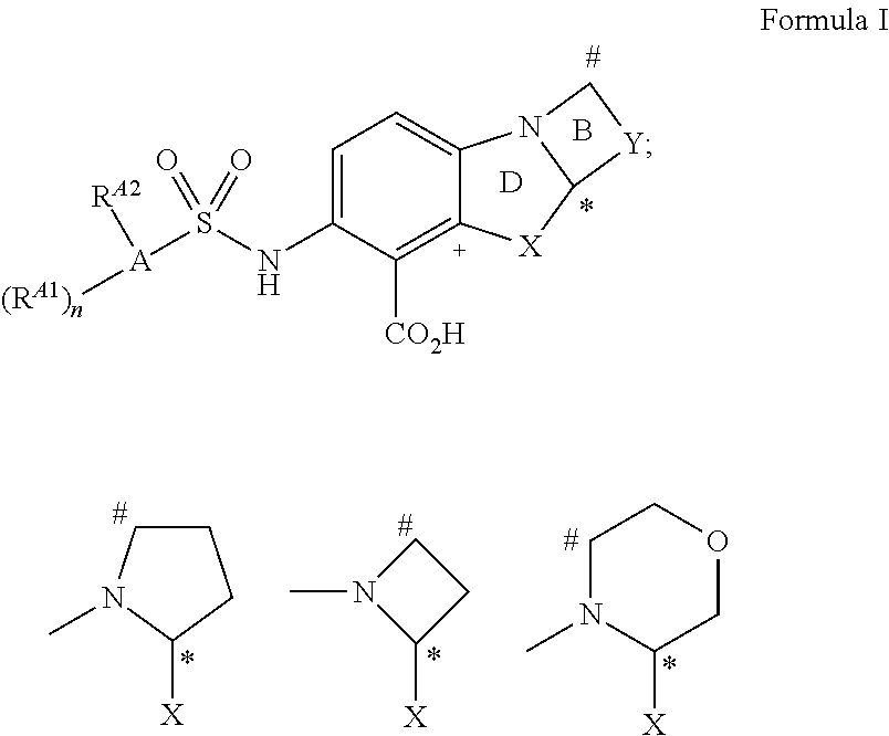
C1=C(NS([A]([RA2])[(RA1)n])(=O)=O)C([CO2H])=[C+]2C(=C1)N1C([X]2)[Y]C1.B.[D].C1N(C)C([X])C1.C1N(C)C([X])COC1.C1CN(C)C([X])C1
